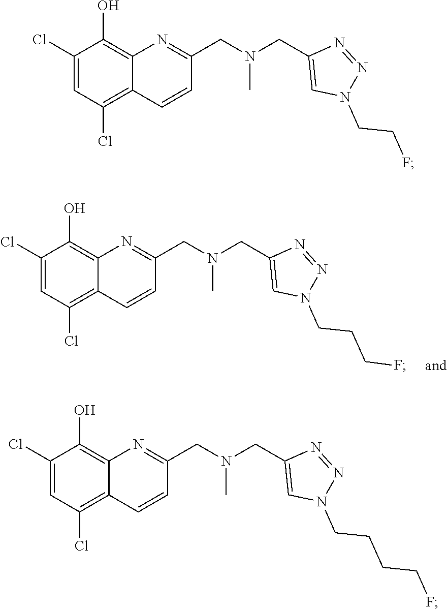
C1(Cl)=C2C(=C(O)C(Cl)=C1)N=C(CN(CC1=CN(CCCF)N=N1)C)C=C2.C1(Cl)=C2C(=C(O)C(Cl)=C1)N=C(CN(CC1=CN(CCF)N=N1)C)C=C2.C1(Cl)=C2C(=C(O)C(Cl)=C1)N=C(CN(CC1=CN(CCCCF)N=N1)C)C=C2
